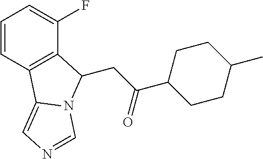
C1=CC2=C(C(F)=C1)C(CC(=O)C1CCC(C)CC1)N1C2=CN=C1
